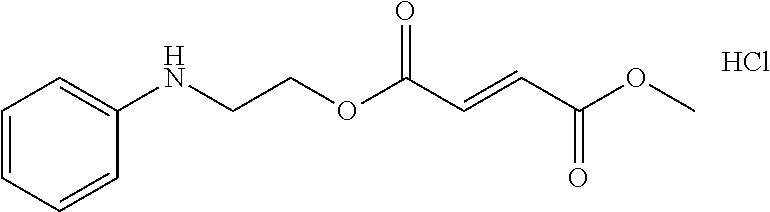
N(CCOC(C=CC(OC)=O)=O)C1=CC=CC=C1.Cl
